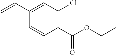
C1=C(C=C)C=CC(C(OCC)=O)=C1Cl
